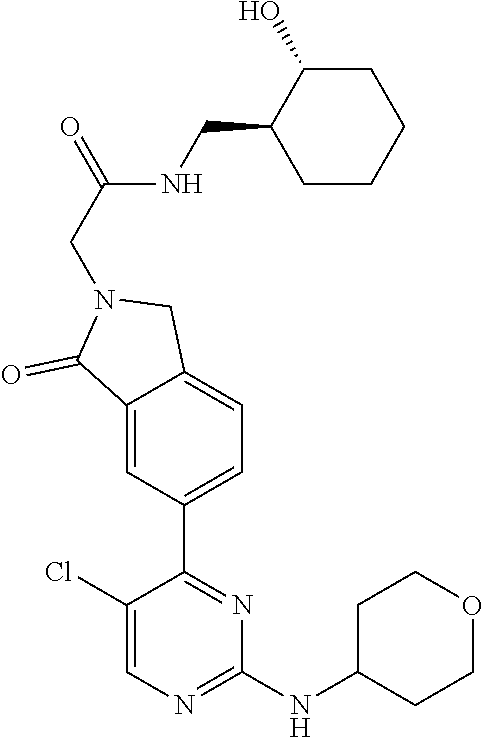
C1(Cl)=CN=C(NC2CCOCC2)N=C1C1=CC=C2C(=C1)C(=O)N(CC(NCC1CCCCC1O)=O)C2
